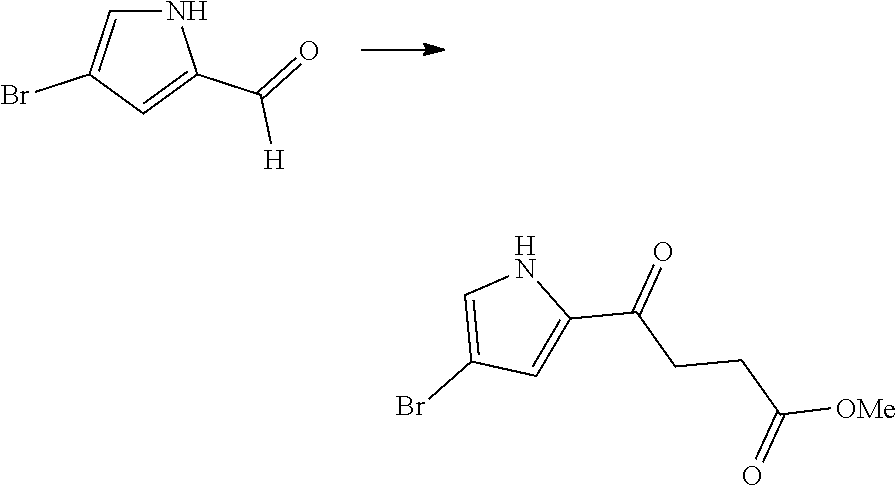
N1C=C(Br)C=C1C(=O)[H].BrC1=CNC(C(CCC([OMe])=O)=O)=C1
